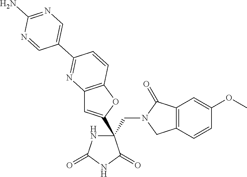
C(C1(C2=CC3=C(O2)C=CC(C2=CN=C(N)N=C2)=N3)NC(=O)NC1=O)N1CC2=C(C1=O)C=C(OC)C=C2
